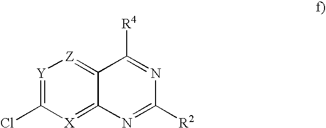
[Y]1=C(Cl)[X]=C2C(=[Z]1)C([R4])=NC([R2])=N2
